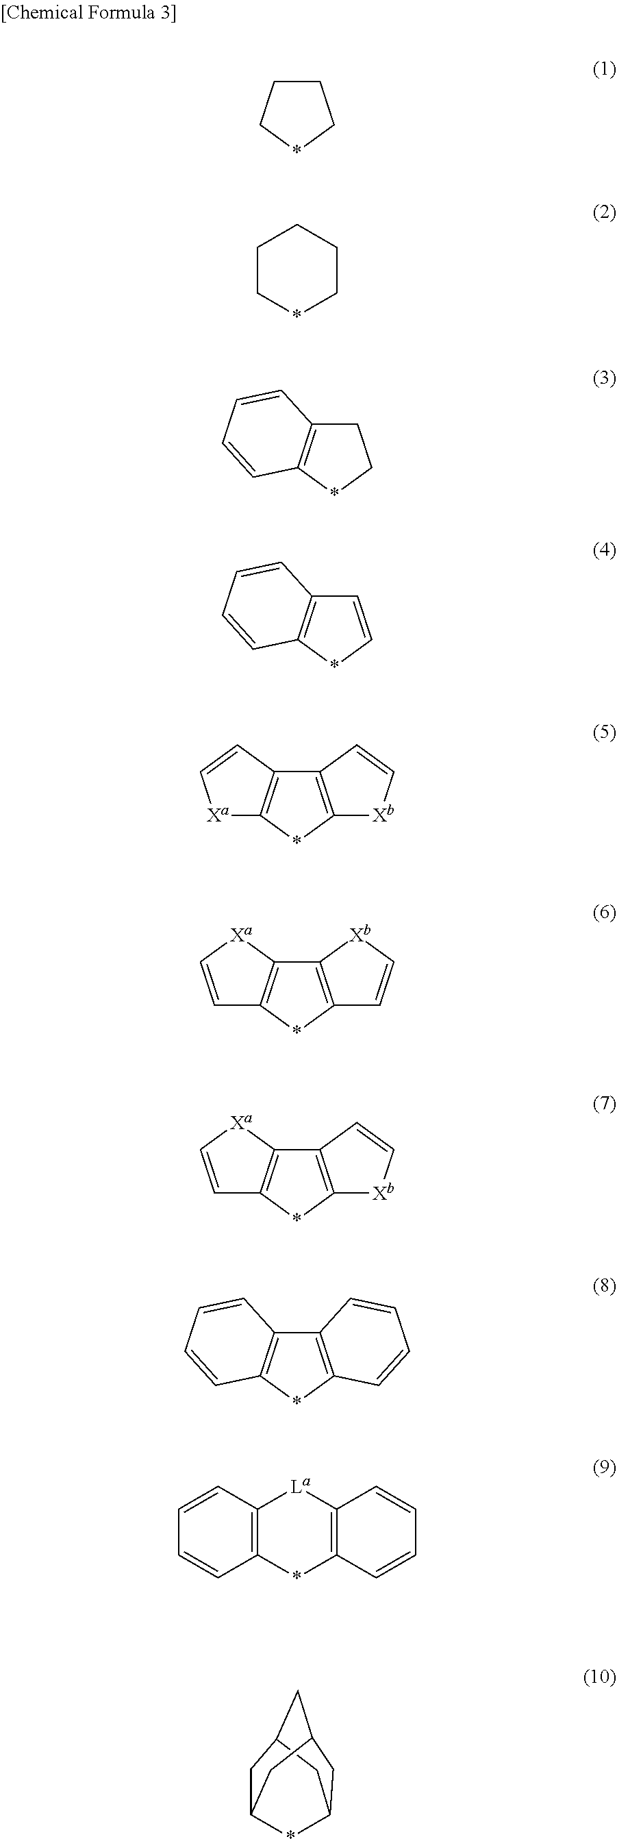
C1CC*C1.C1C*CCC1.C1C2=C(*C1)C=CC=C2.C1=C*C2=C1C=CC=C2.C12=C(*C3=C1C=C[Xa]3)[Xb]C=C2.C12=C(*C3=C1[Xa]C=C3)C=C[Xb]2.C12=C(*C3=C1[Xa]C=C3)[Xb]C=C2.C12=C(*C3=C1C=CC=C3)C=CC=C2.C12=C(C=CC=C1)[La]C1=C(*2)C=CC=C1.C1C2*C3CC(CC1C3)C2
